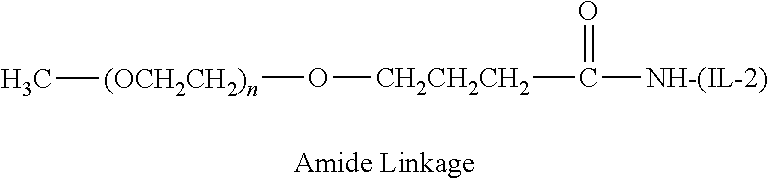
C(=O)([NH-(IL-2)])[CH2CH2CH2]O[(OCH2CH2)n]C
